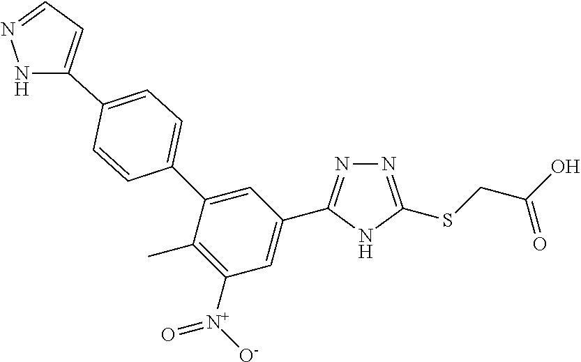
N1=C(SCC(O)=O)NC(C2=CC([N+]([O-])=O)=C(C)C(C3=CC=C(C4=CC=NN4)C=C3)=C2)=N1
